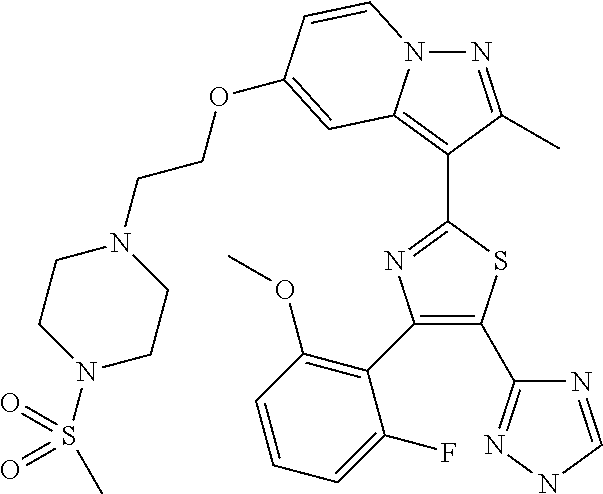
N1=C(C)C(C2=NC(C3=C(OC)C=CC=C3F)=C(C3=NNC=N3)S2)=C2N1C=CC(OCCN1CCN(S(=O)(=O)C)CC1)=C2
